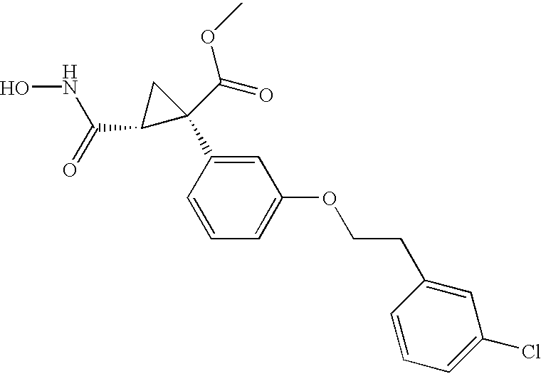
ONC(C1C(C(=O)OC)(C2=CC(OCCC3=CC(Cl)=CC=C3)=CC=C2)C1)=O
